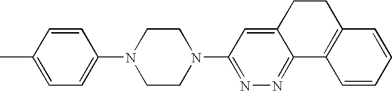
C1=C(C)C=CC(N2CCN(C3=NN=C4C(=C3)CCC3=C4C=CC=C3)CC2)=C1
